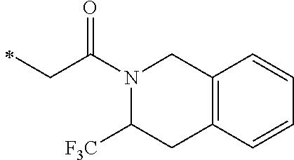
C(C)C(=O)N1C([F3C])CC2=C(C1)C=CC=C2
